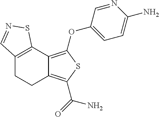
C12=C(C3=C(OC4=CC=C(N)N=C4)SC(C(=O)N)=C3CC1)SN=C2
